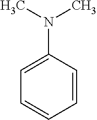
C1=C(N(C)C)C=CC=C1
